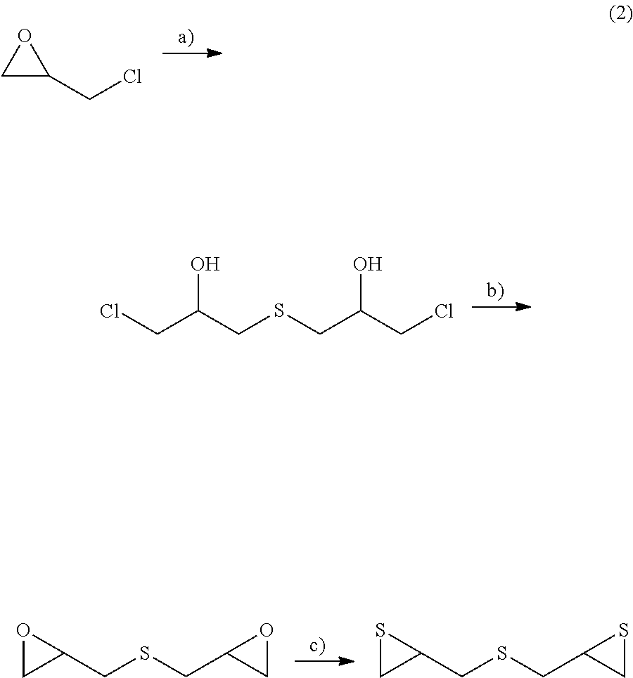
C1C(CCl)O1.ClCC(CSCC(CCl)O)O.O1CC1CSCC1CO1.S1CC1CSCC1CS1
